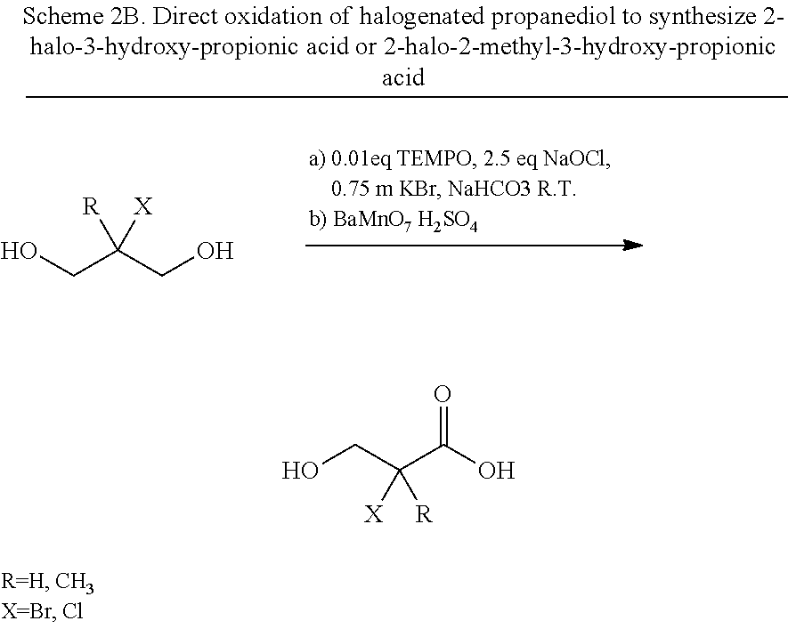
OCC(CO)([R])[X].OCC(C(O)=O)([X])[R]
